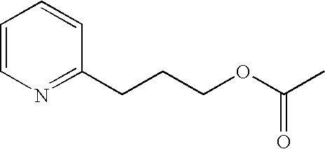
C1=CN=C(CCCOC(C)=O)C=C1
